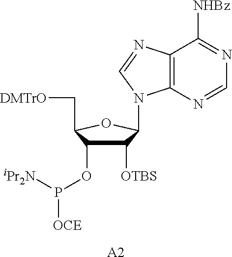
C1([OTBS])C(OP([iPr2N])[OCE])C(C[DMTrO])OC1N1C2=C(C([NHBz])=NC=N2)N=C1.[A2]
